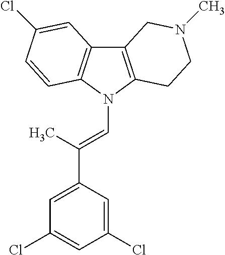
C12=C(N(C=C(C3=CC(Cl)=CC(Cl)=C3)C)C3=C1C=C(Cl)C=C3)CCN(C)C2
